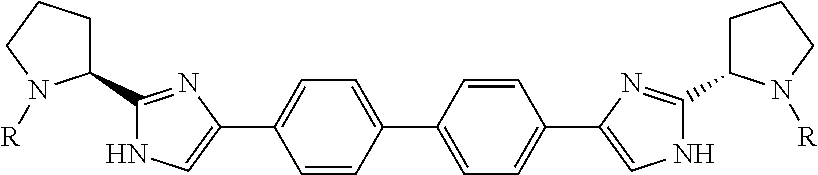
C1=CC(C2=CC=C(C3=CNC(C4CCCN4[R])=N3)C=C2)=CC=C1C1=CNC(C2CCCN2[R])=N1
